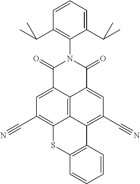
C12=C3C4=CC(C#N)=C1SC1=C(C2=C(C#N)C=C3C(=O)N(C2=C(C(C)C)C=CC=C2C(C)C)C4=O)C=CC=C1
